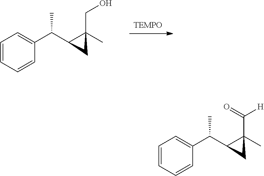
C1=CC=CC(C(C2C(C)(CO)C2)C)=C1.C1=CC=CC(C(C2C(C)(C([H])=O)C2)C)=C1
